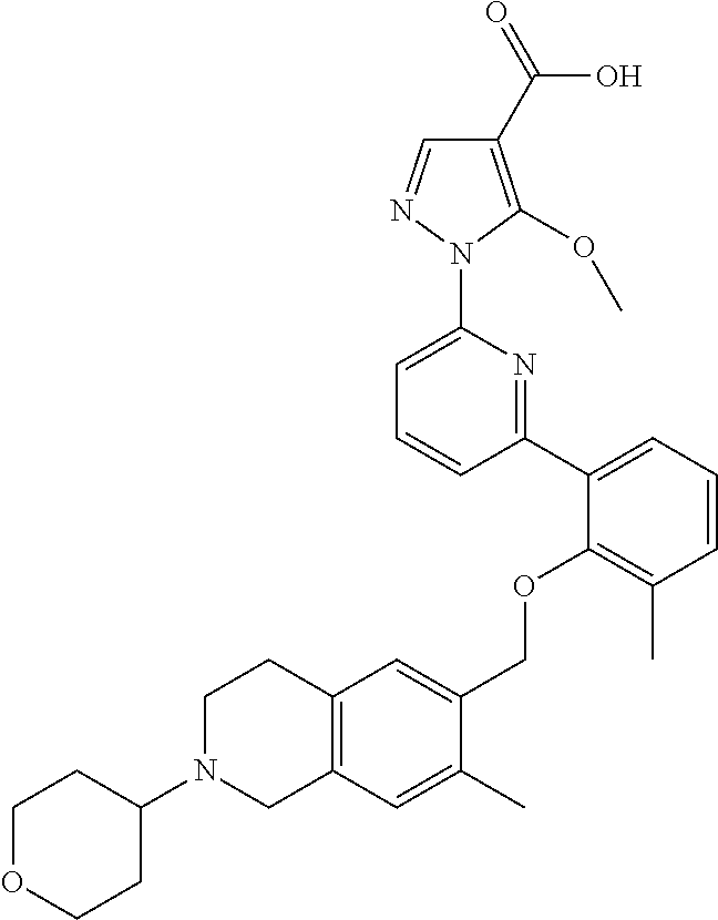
C1(C2=CC=CC(C)=C2OCC2=CC3=C(C=C2C)CN(C2CCOCC2)CC3)=NC(N2N=CC(C(=O)O)=C2OC)=CC=C1
